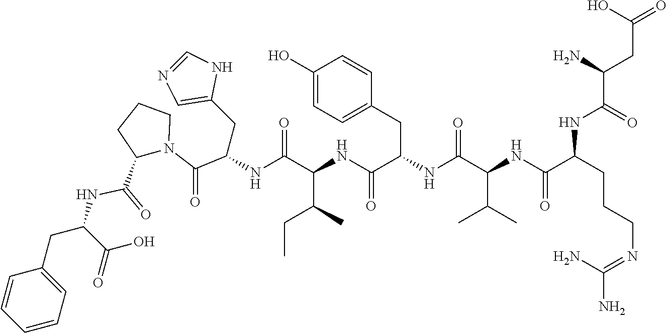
C1=C(CC(C(NC(C(NC(CC2=CN=CN2)C(N2CCCC2C(=O)NC(C(O)=O)CC2=CC=CC=C2)=O)=O)C(CC)C)=O)NC(C(C(C)C)NC(=O)C(CCCN=C(N)N)NC(=O)C(CC(O)=O)N)=O)C=CC(O)=C1
